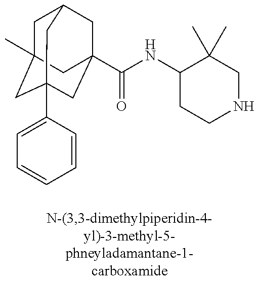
C1C2(C)CC3(C4=CC=CC=C4)CC(C(=O)NC4CCNCC4(C)C)(CC1C3)C2
